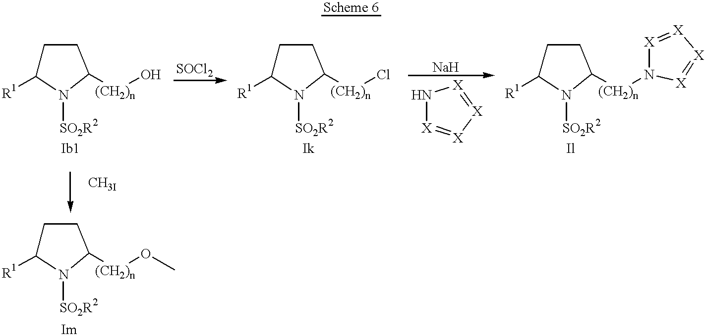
C1C([R1])N([SO2R2])C([(CH2)n]O)C1.C1C([R1])N([SO2R2])C([(CH2)n]Cl)C1.C1C([R1])N([SO2R2])C([(CH2)n]OC)C1.N1[X]=[X][X]=[X]1.C1C([R1])N([SO2R2])C([(CH2)n]N2[X]=[X][X]=[X]2)C1
